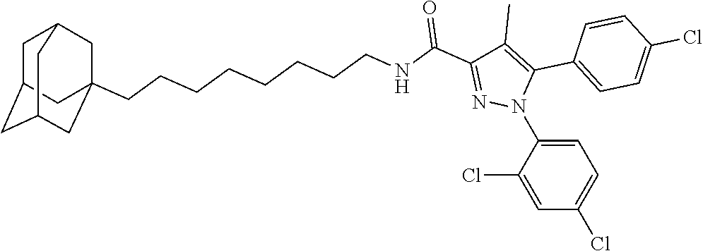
C1=C(N2C(C3=CC=C(Cl)C=C3)=C(C)C(C(=O)NCCCCCCCCC34CC5CC(CC(C3)C5)C4)=N2)C(Cl)=CC(Cl)=C1
